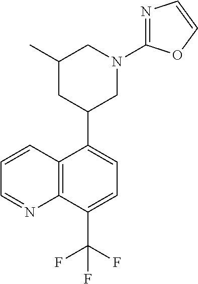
C1(C2CN(C3=NC=CO3)CC(C)C2)=CC=C(C(F)(F)F)C2=C1C=CC=N2
